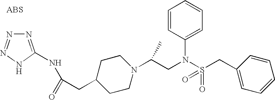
N1=C(NC(=O)CC2CCN(C(CN(S(CC3=CC=CC=C3)(=O)=O)C3=CC=CC=C3)C)CC2)NN=N1
